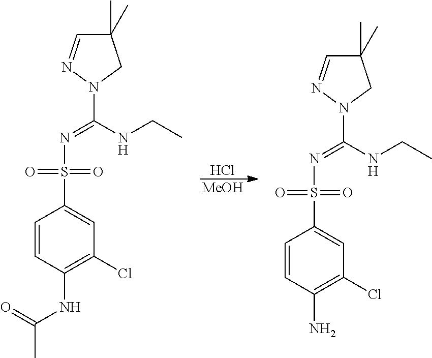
Cl.[MeOH].C1(C)(C)C=NN(C(NCC)=NS(C2=CC(Cl)=C(NC(=O)C)C=C2)(=O)=O)C1.C1(C)(C)C=NN(C(NCC)=NS(C2=CC(Cl)=C(N)C=C2)(=O)=O)C1
